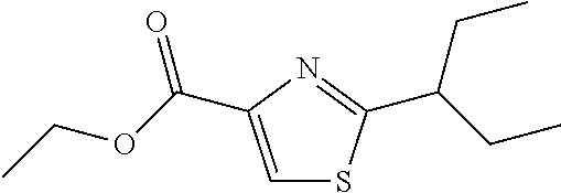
C1=C(C(=O)OCC)N=C(C(CC)CC)S1
